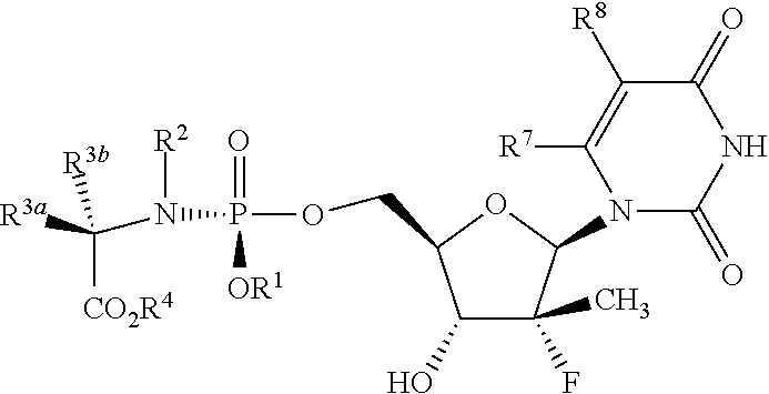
C1(O)C(F)(C)C(N2C(=O)NC(=O)C([R8])=C2[R7])OC1COP(N([R2])C([R3a])([CO2R4])[R3b])(=O)[OR1]
